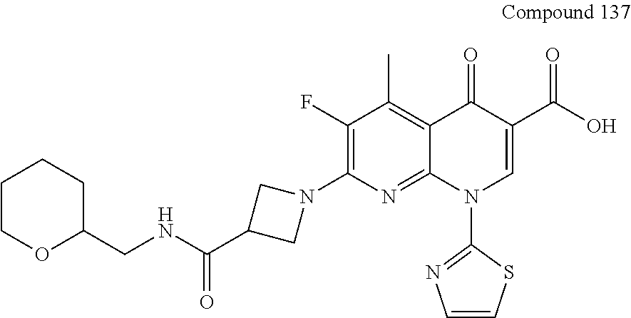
C1(F)=C(N2CC(C(NCC3CCCCO3)=O)C2)N=C2C(=C1C)C(=O)C(C(O)=O)=CN2C1=NC=CS1
